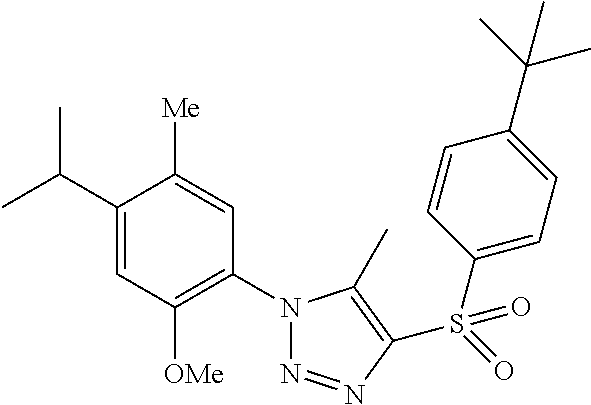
C1(C(C)C)=CC([OMe])=C(N2N=NC(S(=O)(C3=CC=C(C(C)(C)C)C=C3)=O)=C2C)C=C1[Me]
